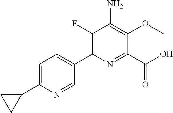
C1(F)=C(C2=CC=C(C3CC3)N=C2)N=C(C(O)=O)C(OC)=C1N
